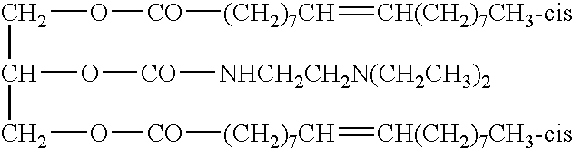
C(C(CO[CO][(CH2)7CH]=[CH(CH2)7CH3-cis])O[CO][NHCH2CH2N(CH2CH3)2])O[CO][(CH2)7CH]=[CH(CH2)7CH3-cis]
